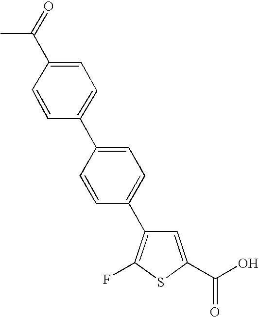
C1=C(C(O)=O)SC(F)=C1C1=CC=C(C2=CC=C(C(=O)C)C=C2)C=C1
